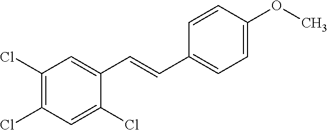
C1(Cl)=C(Cl)C=C(Cl)C(C=CC2=CC=C(OC)C=C2)=C1
